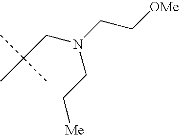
C(CN(CC[OMe])CC[Me])(C)(C)C
